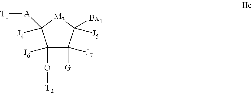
C1(O[T2])([J6])C([J7])([G])C([Bx1])([J5])[M3]C1([J4])[A][T1]
